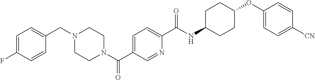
N1(C(C2=CC=C(C(NC3CCC(OC4=CC=C([CN])C=C4)CC3)=O)N=C2)=O)CCN(CC2=CC=C(F)C=C2)CC1
